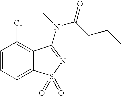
C1=CC=C2C(=C1Cl)C(N(C)C(CCC)=O)=NS2(=O)=O
